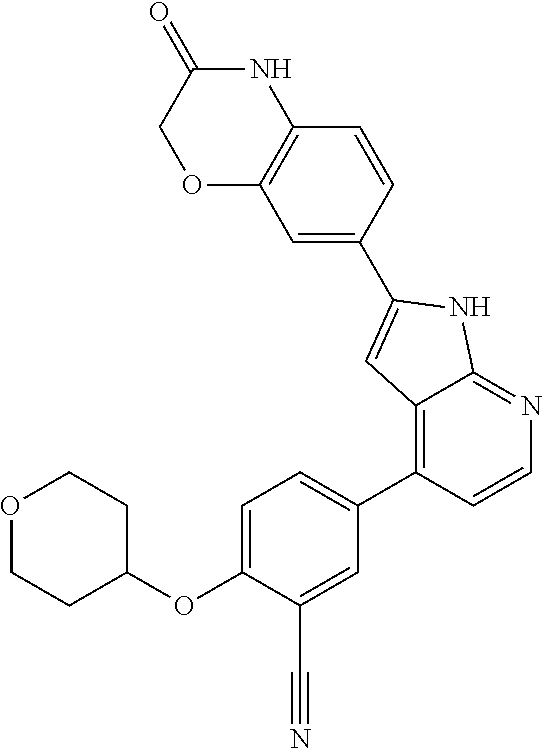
O(C1=CC=C(C2=C3C(=NC=C2)NC(C2=CC4=C(C=C2)NC(=O)CO4)=C3)C=C1C#N)C1CCOCC1
